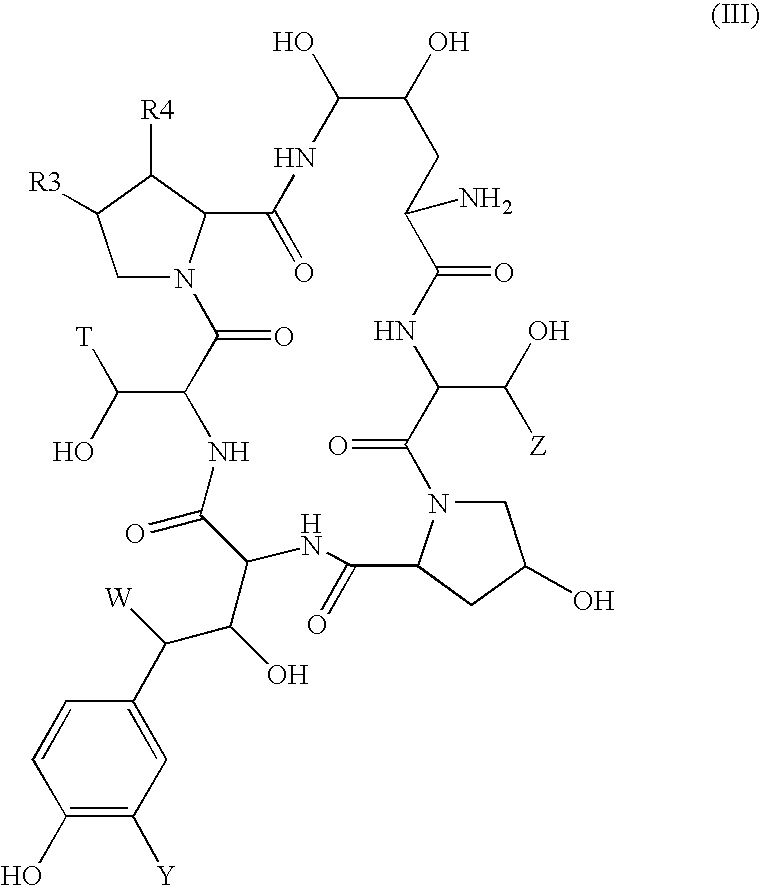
C1(O)=C([Y])C=C(C(C(C2C(=O)NC(C([T])O)C(=O)N3CC([R3])C([R4])C3C(=O)NC(O)C(O)CC(N)C(=O)NC(C(O)[Z])C(=O)N3CC(O)CC3C(=O)N2)O)[W])C=C1
